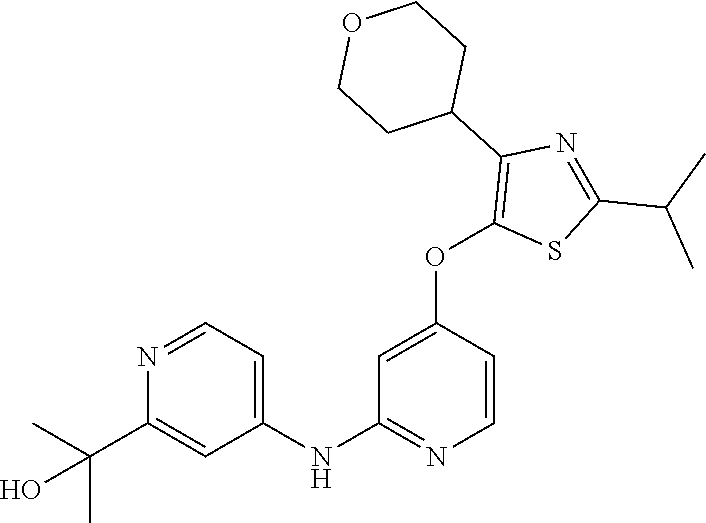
C1(NC2=NC=CC(OC3=C(C4CCOCC4)N=C(C(C)C)S3)=C2)=CC=NC(C(C)(C)O)=C1
